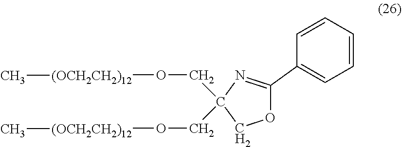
O(CC1(CO[(OCH2CH2)12]C)COC(C2=CC=CC=C2)=N1)[(OCH2CH2)12]C
